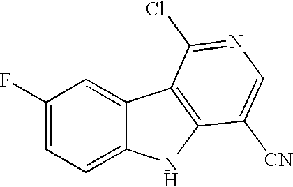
C1(F)=CC=C2C(=C1)C1=C(N2)C([CN])=CN=C1Cl
